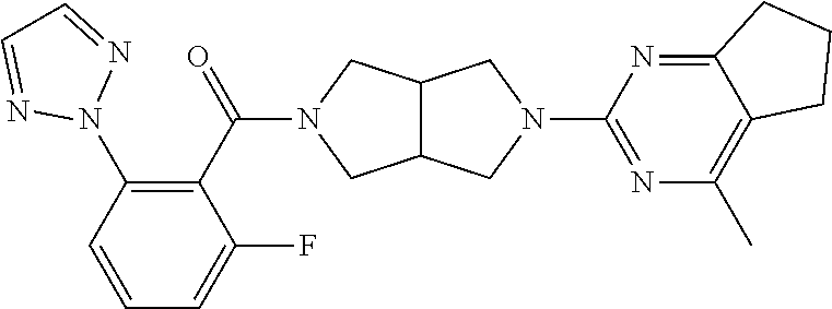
C1=CC(N2N=CC=N2)=C(C(=O)N2CC3C(C2)CN(C2=NC(C)=C4C(=N2)CCC4)C3)C(F)=C1
